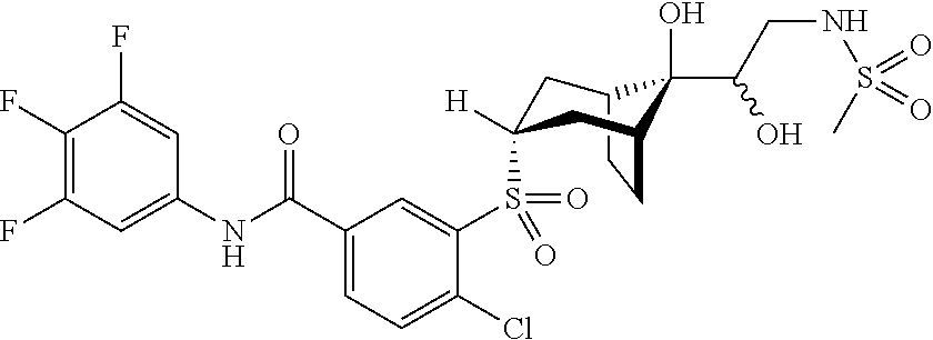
C12CCC(CC(S(C3=CC(C(NC4=CC(F)=C(F)C(F)=C4)=O)=CC=C3Cl)(=O)=O)([H])C1)C2(O)C(CNS(=O)(=O)C)O
